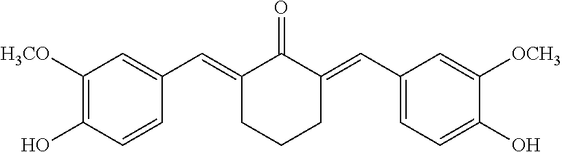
C1([OCH3])=CC(C=C2C(=O)C(=CC3=CC([H3CO])=C(O)C=C3)CCC2)=CC=C1O
